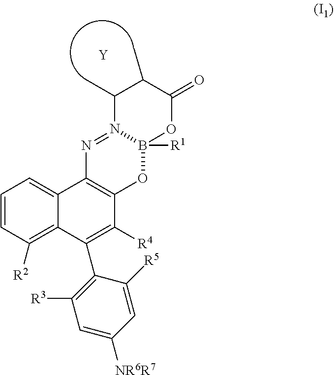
C12=CC=CC([R2])=C1C(C1=C([R3])C=C([NR6R7])C=C1[R5])=C([R4])C1=C2N=N2B([R1])(O1)OC(=O)C(C)C2C.[Y]
